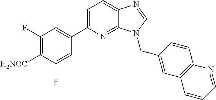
C1(C2=CC=C3C(=N2)N(CC2=CC4=C(C=C2)N=CC=C4)C=N3)=CC(F)=C([H2NOC])C(F)=C1
